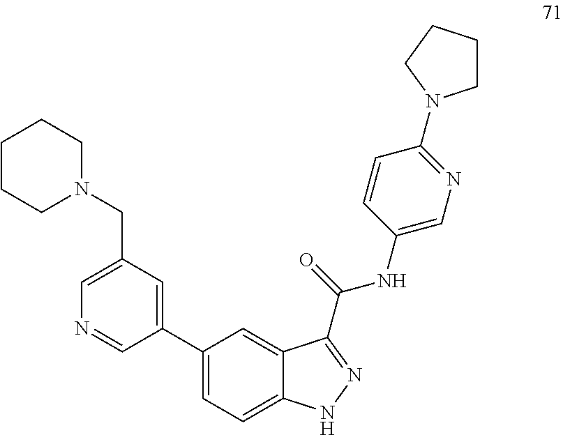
C1CCN(CC2=CN=CC(C3=CC=C4C(=C3)C(C(NC3=CN=C(N5CCCC5)C=C3)=O)=NN4)=C2)CC1
